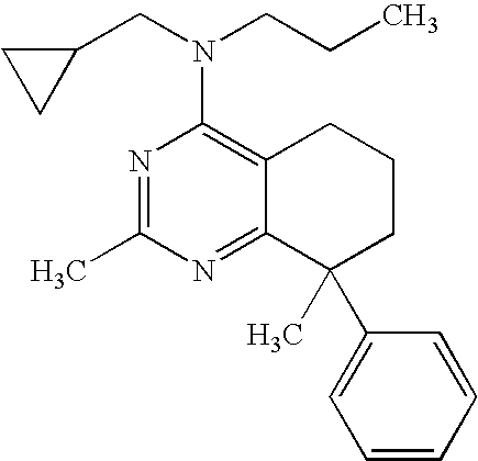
N1=C(C)N=C2C(=C1N(CC1CC1)CCC)CCCC2(C)C1=CC=CC=C1
